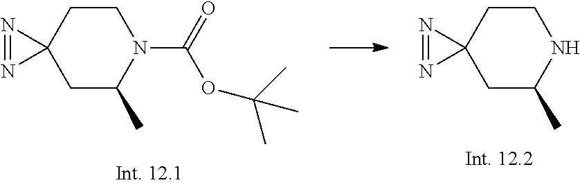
N1CCC2(CC1C)N=N2.N1(C(=O)OC(C)(C)C)CCC2(CC1C)N=N2
